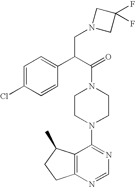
C1=C(Cl)C=CC(C(C(=O)N2CCN(C3=NC=NC4=C3C(C)CC4)CC2)CN2CC(F)(F)C2)=C1
